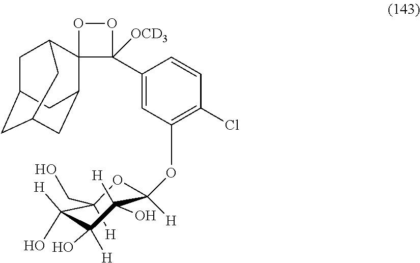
C1C2CC3CC(C4(C1C3)C(C1=CC(OC3([H])OC(CO)([H])C(O)([H])C(O)([H])C3([H])O)=C(Cl)C=C1)([OCD3])OO4)C2
